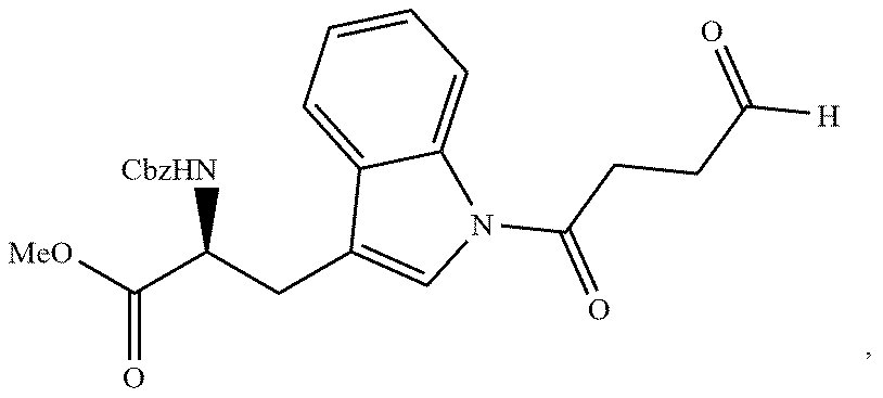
C(C(CC1=CN(C(CCC([H])=O)=O)C2=CC=CC=C12)[CbzHN])([MeO])=O
